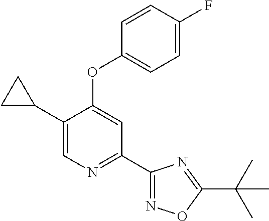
C1(C2CC2)=CN=C(C2=NOC(C(C)(C)C)=N2)C=C1OC1=CC=C(F)C=C1
